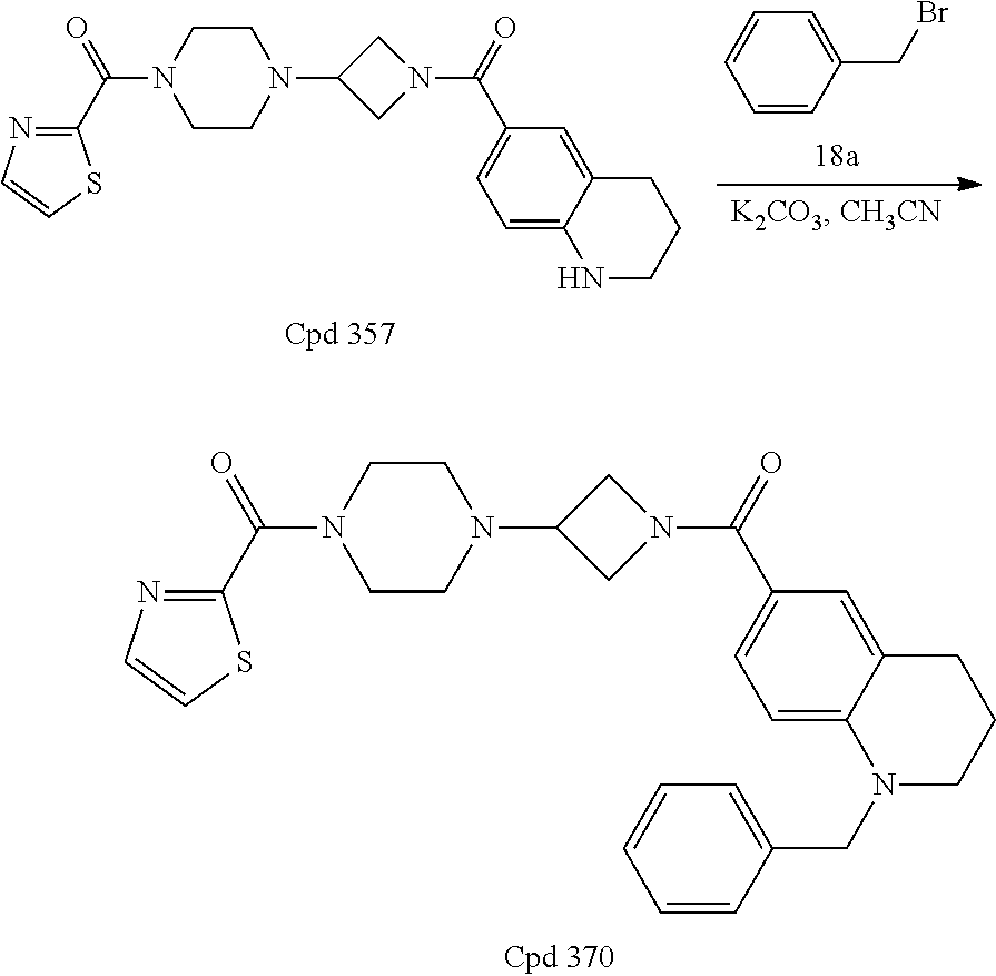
C1CN(C(C2=NC=CS2)=O)CCN1C1CN(C(=O)C2=CC=C3C(=C2)CCCN3)C1.C1=CC=CC(CBr)=C1.C1CN(C(C2=NC=CS2)=O)CCN1C1CN(C(=O)C2=CC=C3C(=C2)CCCN3CC2=CC=CC=C2)C1
